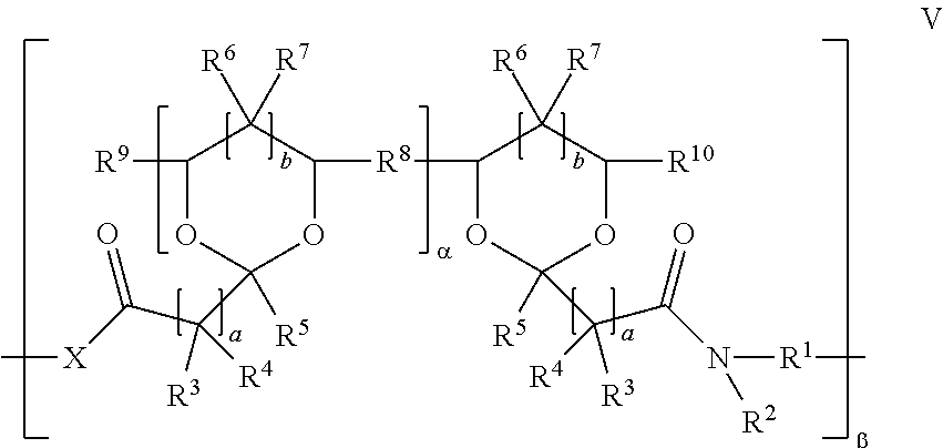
C1([R9])OC([R5])(C(C([X]C)=O)([R3])[R4])OC([R8]C2OC([R5])(C(C(N([R1]C)[R2])=O)([R3])[R4])OC([R10])C2([R6])[R7])C1([R6])[R7]
